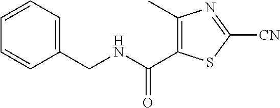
C1(CNC(=O)C2=C(C)N=C([CN])S2)=CC=CC=C1
